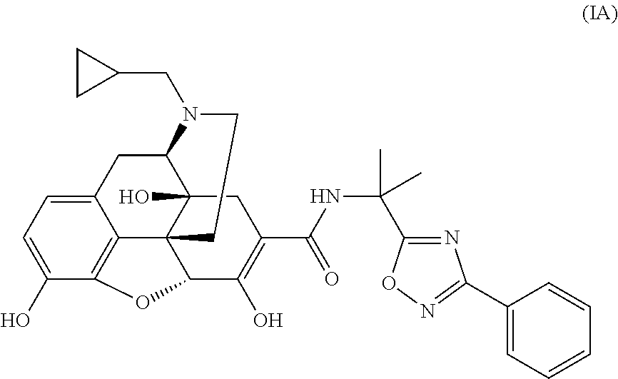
C12=CC=C(O)C3=C1C14C(O)(C(C2)N(CC2CC2)CC1)CC(C(=O)NC(C1=NC(C2=CC=CC=C2)=NO1)(C)C)=C(O)C4O3
